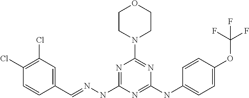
C1(C=NNC2=NC(N3CCOCC3)=NC(NC3=CC=C(OC(F)(F)F)C=C3)=N2)=CC(Cl)=C(Cl)C=C1
